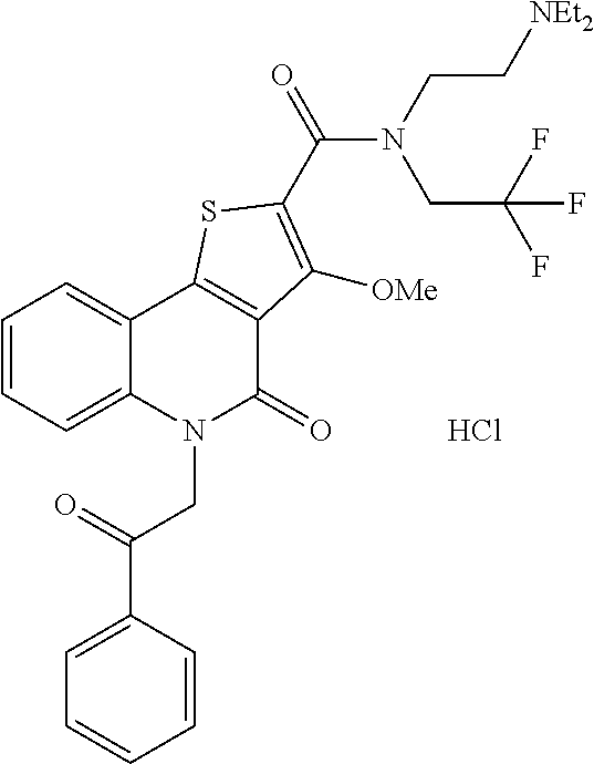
C1=CC=C2C(=C1)C1=C(C(=O)N2CC(C2=CC=CC=C2)=O)C([OMe])=C(C(=O)N(CC[NEt2])CC(F)(F)F)S1.Cl
